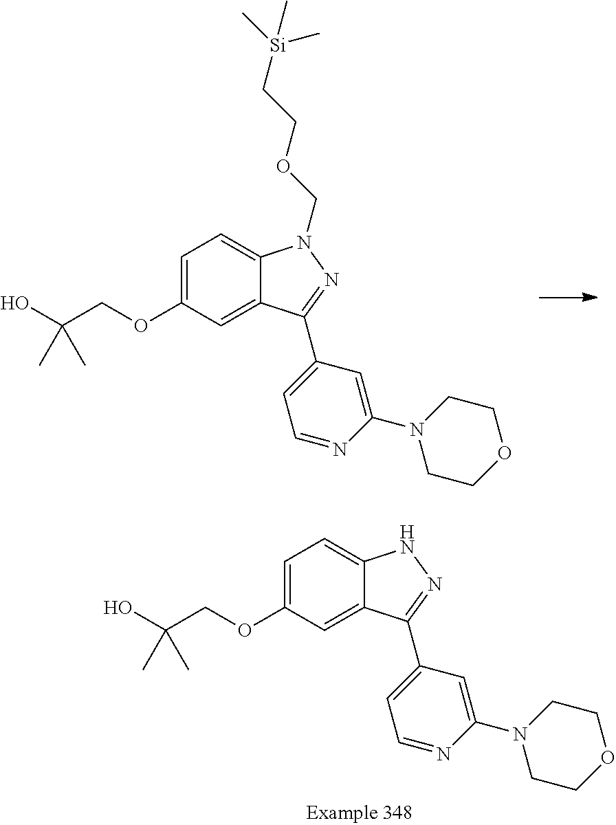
C1=C(OCC(O)(C)C)C=C2C(=C1)N(COCC[Si](C)(C)C)N=C2C1=CC=NC(N2CCOCC2)=C1.C1=C(OCC(O)(C)C)C=C2C(=C1)NN=C2C1=CC=NC(N2CCOCC2)=C1
